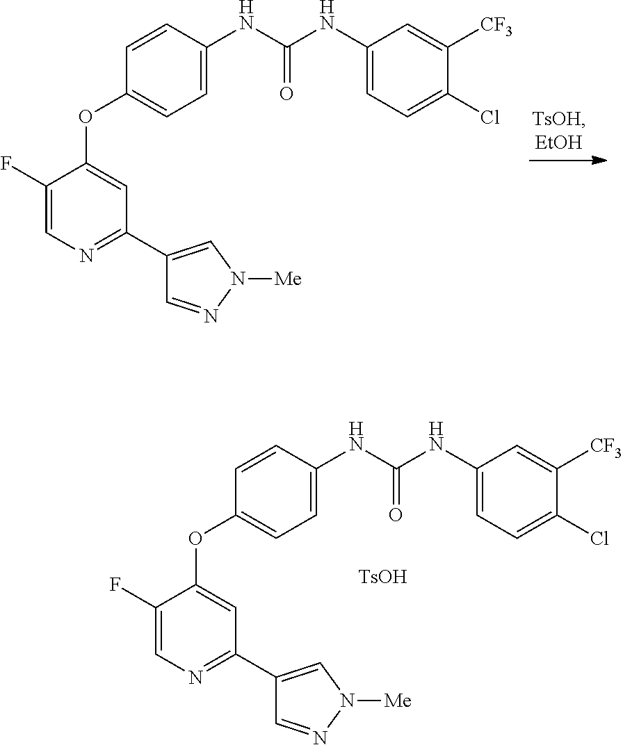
C1(F)=CN=C(C2=CN([Me])N=C2)C=C1OC1=CC=C(NC(NC2=CC=C(Cl)C([CF3])=C2)=O)C=C1.C1(F)=CN=C(C2=CN([Me])N=C2)C=C1OC1=CC=C(NC(NC2=CC=C(Cl)C([CF3])=C2)=O)C=C1.[TsOH]
